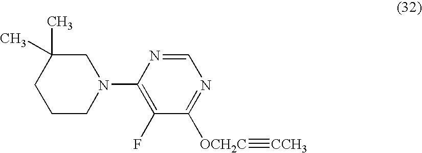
C1(N2CC(C)(C)CCC2)=C(F)C([OCH2C]#[CCH3])=NC=N1
